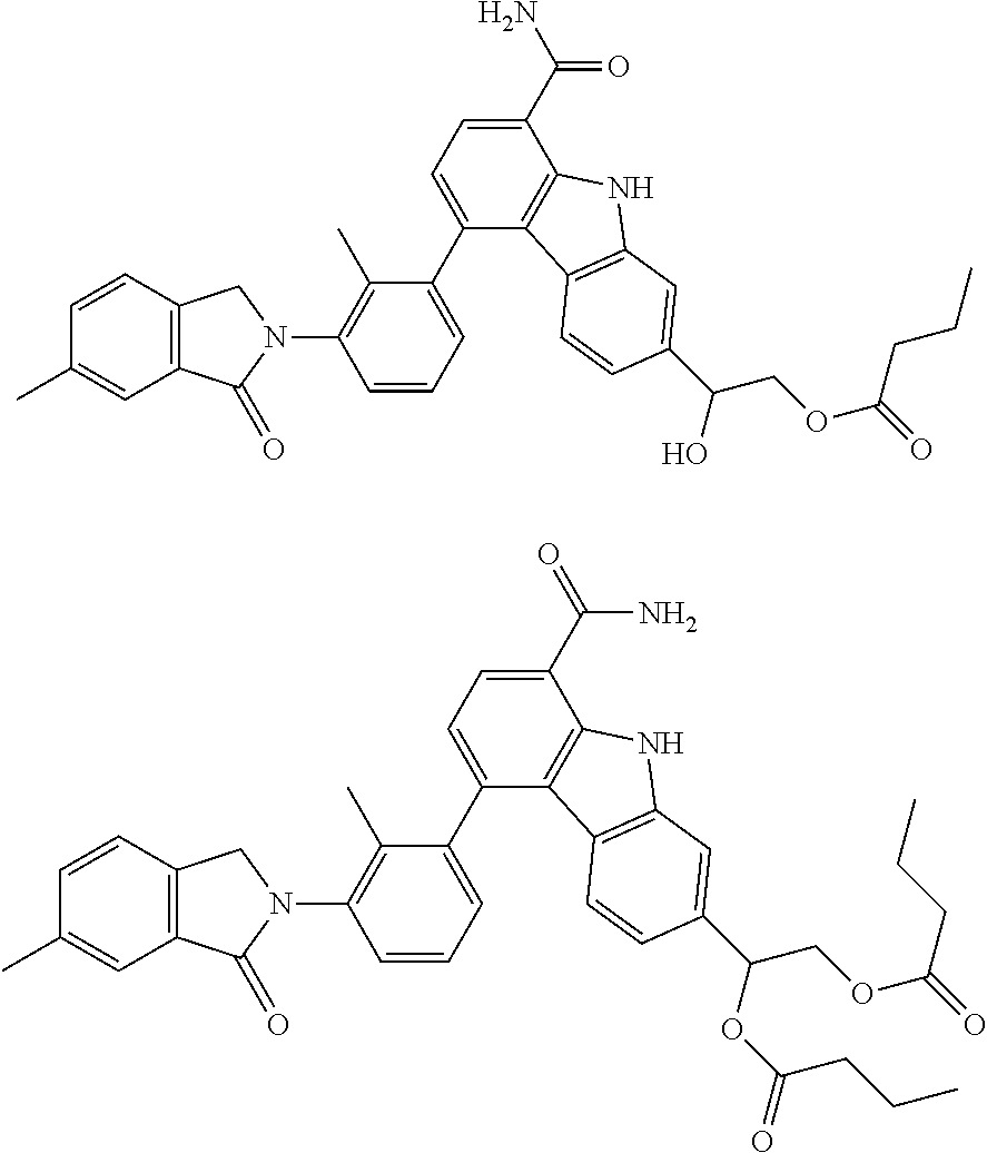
C1(C(N)=O)=CC=C(C2=CC=CC(N3CC4=C(C=C(C)C=C4)C3=O)=C2C)C2=C1NC1=C2C=CC(C(COC(=O)CCC)O)=C1.C1(C(=O)N)=CC=C(C2=CC=CC(N3CC4=C(C=C(C)C=C4)C3=O)=C2C)C2=C1NC1=C2C=CC(C(COC(=O)CCC)OC(CCC)=O)=C1
